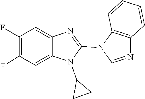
N1(C2CC2)C(N2C=NC3=C2C=CC=C3)=NC2=CC(F)=C(F)C=C12
